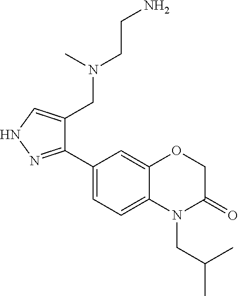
C1(C2=NNC=C2CN(CCN)C)=CC=C2C(=C1)OCC(=O)N2CC(C)C
